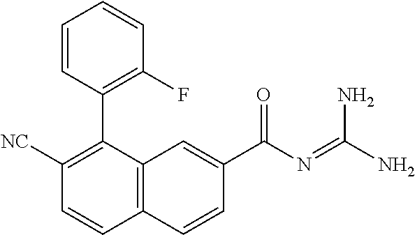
C1([NC])=C(C2=C(F)C=CC=C2)C2=C(C=C1)C=CC(C(N=C(N)N)=O)=C2
